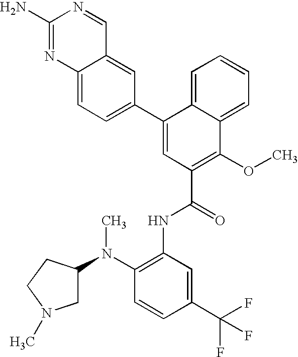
C12=CC(C3=CC(C(=O)NC4=C(N(C)C5CN(C)CC5)C=CC(C(F)(F)F)=C4)=C(OC)C4=CC=CC=C34)=CC=C1N=C(N)N=C2
